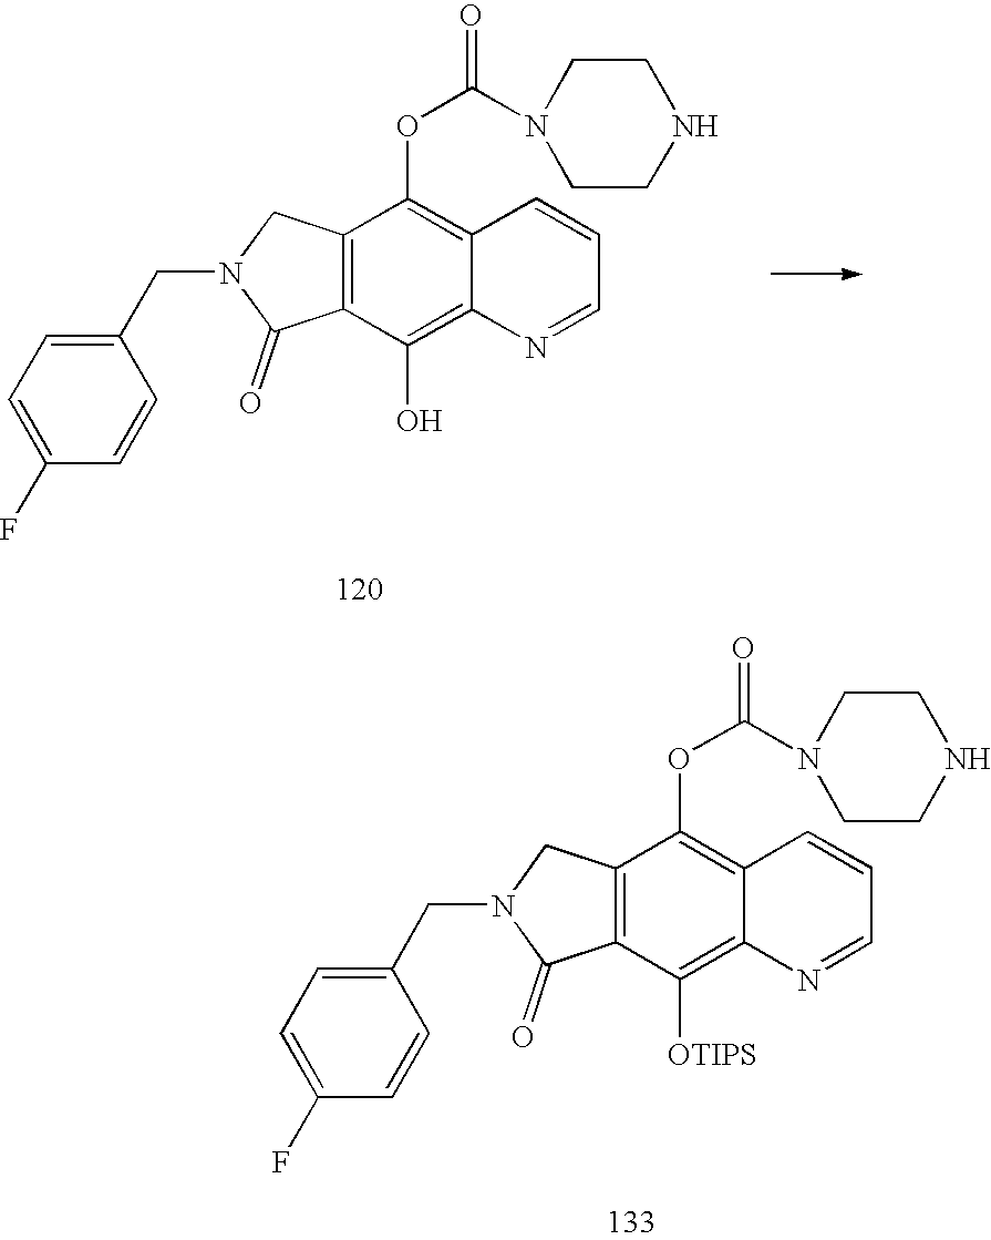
C12=C(CN(CC3=CC=C(F)C=C3)C1=O)C(OC(N1CCNCC1)=O)=C1C(=C2O)N=CC=C1.C12=C(CN(CC3=CC=C(F)C=C3)C1=O)C(OC(N1CCNCC1)=O)=C1C(=C2[OTIPS])N=CC=C1
